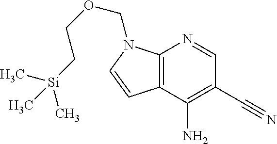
C[Si](CCOCN1C2=C(C=C1)C(N)=C(C#N)C=N2)(C)C
